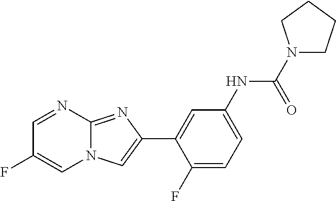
C1=NC2=NC(C3=CC(NC(N4CCCC4)=O)=CC=C3F)=CN2C=C1F
